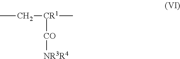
CC[CR1](C)[CO][NR3R4]
